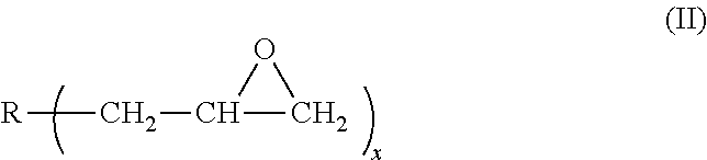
[R]CC1CO1
